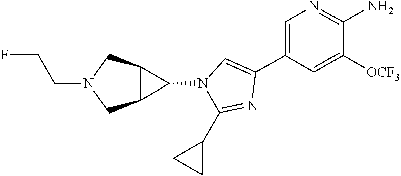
C1=C(C2=CN(C3C4C3CN(CCF)C4)C(C3CC3)=N2)C=C([OCF3])C(N)=N1
